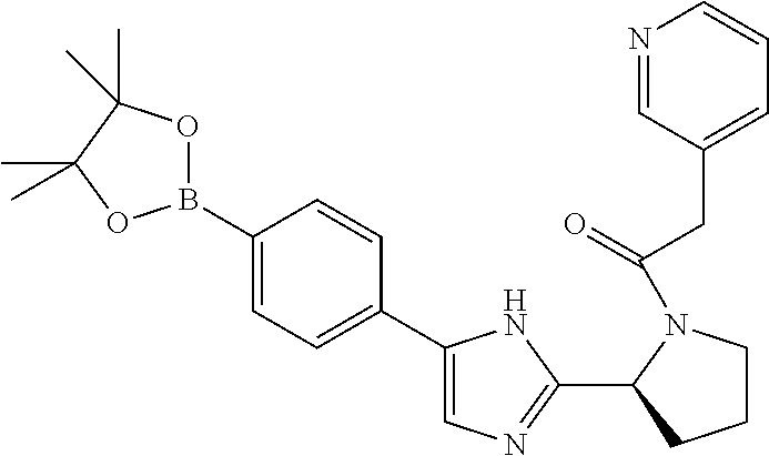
B1(C2=CC=C(C3=CN=C(C4CCCN4C(=O)CC4=CC=CN=C4)N3)C=C2)OC(C)(C)C(C)(C)O1
